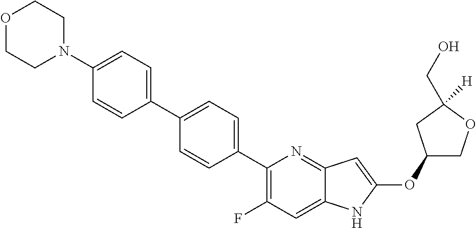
C1(OC2=CC3=NC(C4=CC=C(C5=CC=C(N6CCOCC6)C=C5)C=C4)=C(F)C=C3N2)COC([H])(CO)C1
